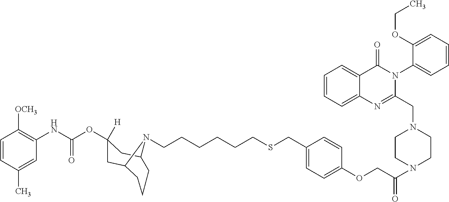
C1=CC(C)=CC(NC(OC2([H])CC3CCCC(C2)N3CCCCCCSCC2=CC=C(OCC(N3CCN(CC4=NC5=CC=CC=C5C(=O)N4C4=CC=CC=C4OCC)CC3)=O)C=C2)=O)=C1[OCH3]
